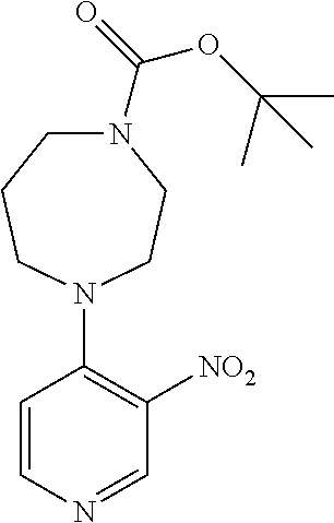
C1=CN=CC([NO2])=C1N1CCN(C(=O)OC(C)(C)C)CCC1
